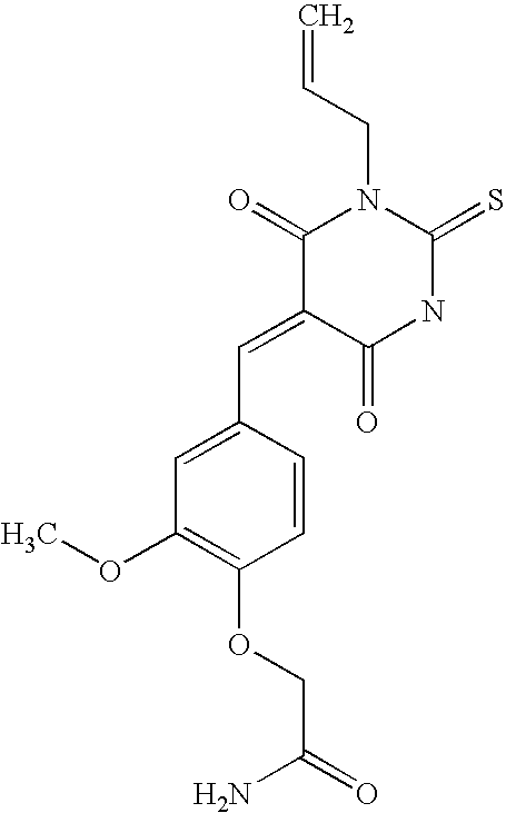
C1(C=C2C(=O)NC(=S)N(CC=C)C2=O)=CC(OC)=C(OCC(=O)N)C=C1
